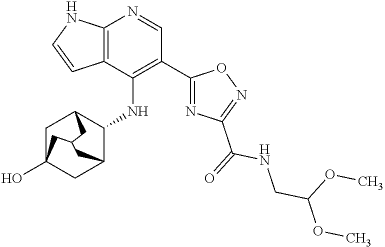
C12=C(C(NC3C4CC5(O)CC3CC(C5)C4)=C(C3=NC(C(NCC(OC)OC)=O)=NO3)C=N1)C=CN2
